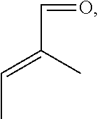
C(C=O)(=CC)C
